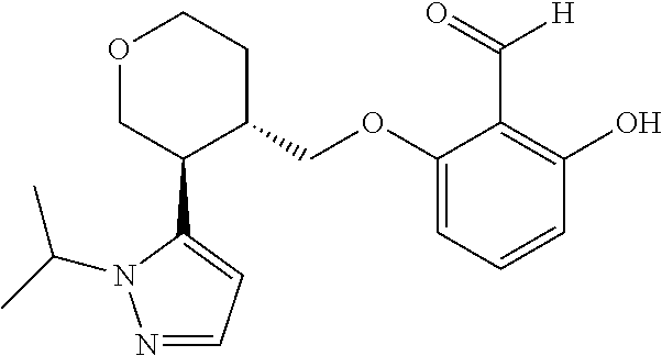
O1CC(C2=CC=NN2C(C)C)C(COC2=CC=CC(O)=C2C(=O)[H])CC1
